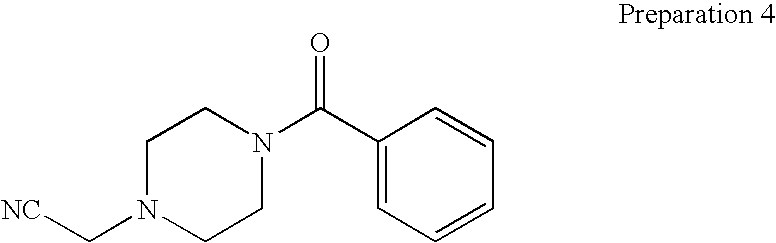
C1N(C[NC])CCN(C(C2=CC=CC=C2)=O)C1
